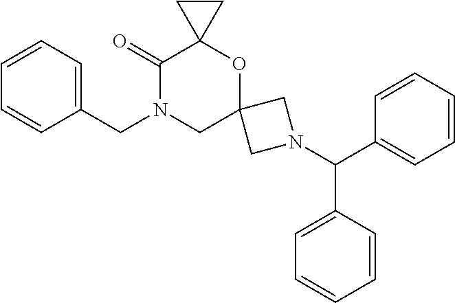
C12(OC3(C(=O)N(CC4=CC=CC=C4)C1)CC3)CN(C(C1=CC=CC=C1)C1=CC=CC=C1)C2
